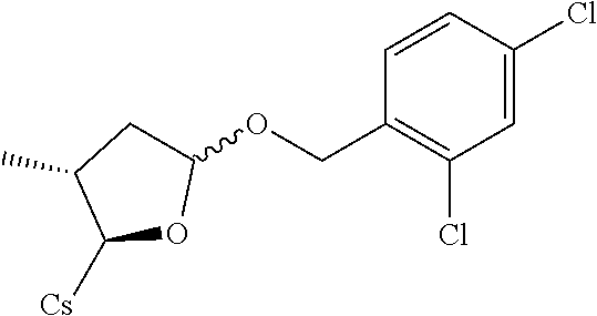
C1=CC(Cl)=CC(Cl)=C1COC1CC(C)C([Cs])O1
